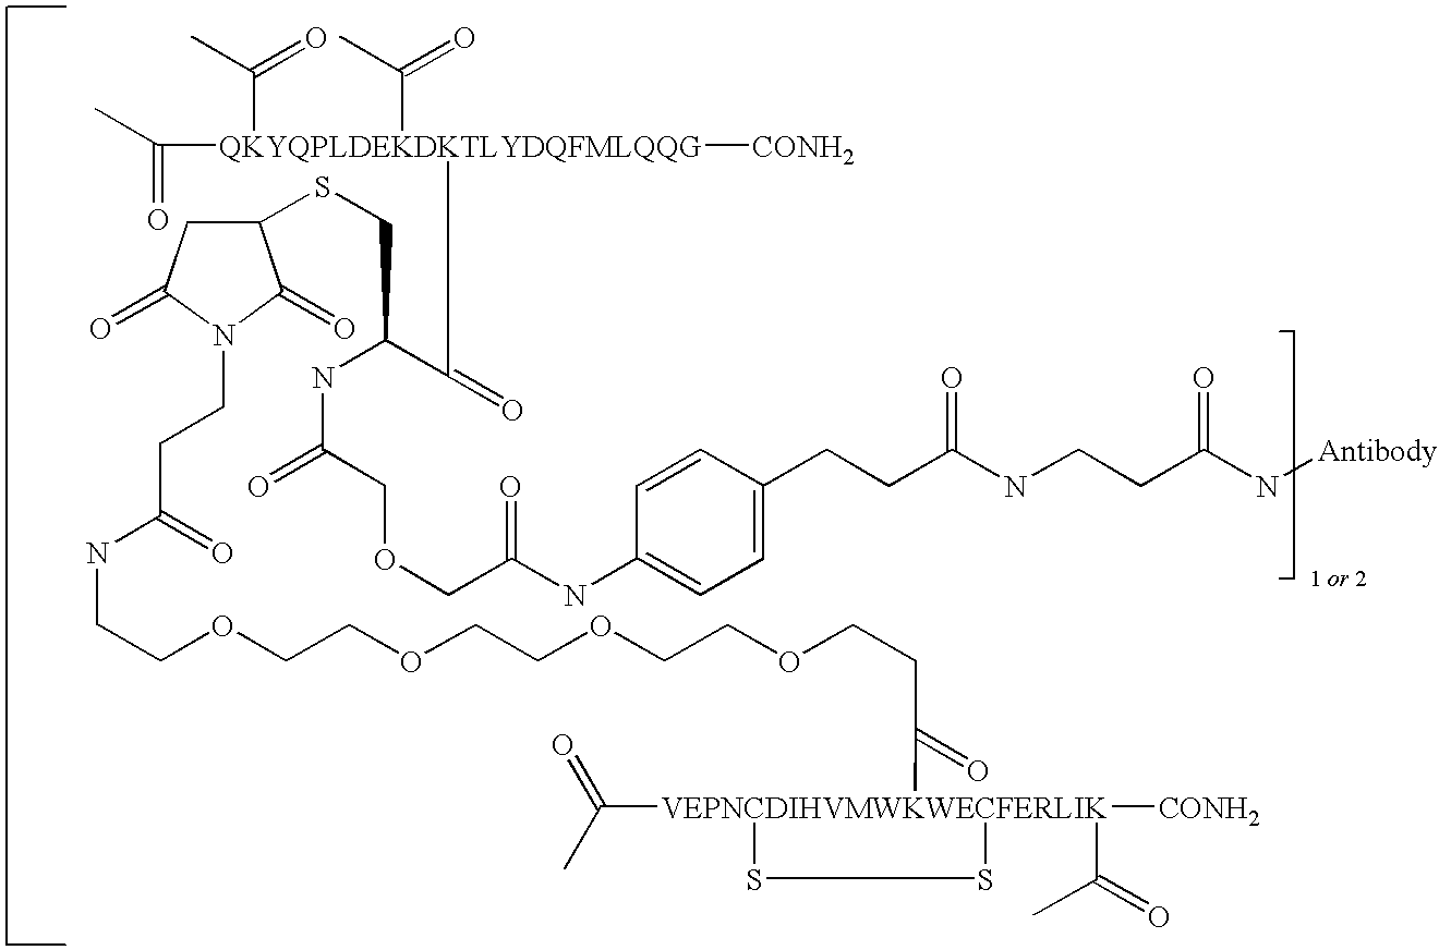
CC([QKYQPLDEKDKTLYDQFMLQQG]([CONH2])(C(C)=O)(C(C)=O)C(=O)C(NC(COCC(=O)NC1=CC=C(CCC(=O)NCCC(N[Antibody])=O)C=C1)=O)CSC1CC(=O)N(CCC(=O)NCCOCCOCCOCCOCCC([VEPNCDIHVMWKWECFERLIK]2(C(C)=O)([CONH2])(C(C)=O)SS2)=O)C1=O)=O
